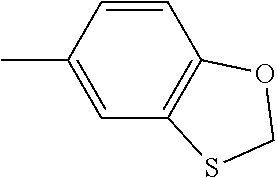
CC1=CC2=C(C=C1)OCS2
